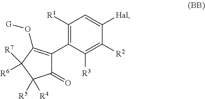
C1([R2])=C([R3])C(C2=C(O[G])C([R6])([R7])C([R4])([R5])C2=O)=C([R1])C=C1[Hal]
